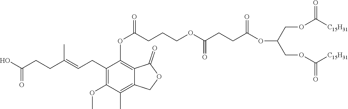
C1(CC=C(CCC(O)=O)C)=C(OC)C(C)=C2C(=C1OC(CCCOC(CCC(OC(COC([C15H31])=O)COC([C15H31])=O)=O)=O)=O)C(=O)OC2
